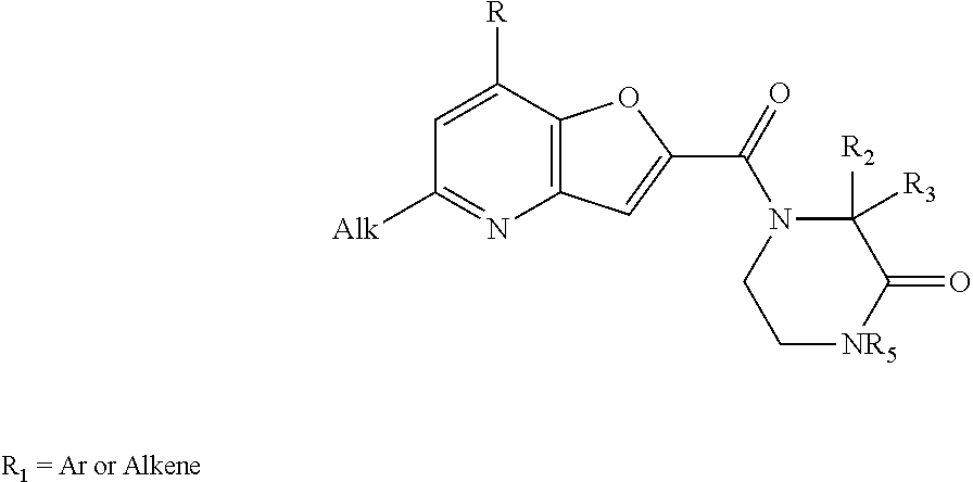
C1([Alk])=NC2=C(C([R])=C1)OC(C(=O)N1CC[NR5]C(=O)C1([R2])[R3])=C2
